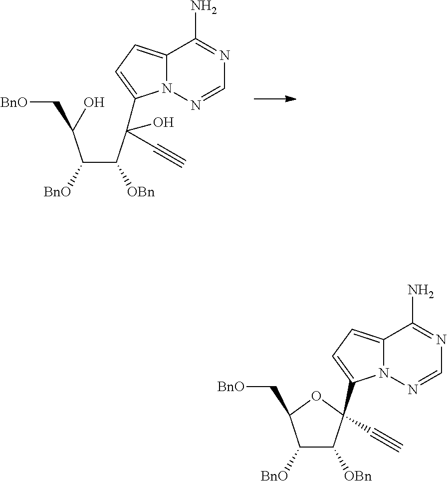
C(C(C(C#C)(O)C1=CC=C2N1N=CN=C2N)[OBn])(C(C[BnO])O)[BnO].C1([BnO])C([OBn])C(C#C)(C2=CC=C3N2N=CN=C3N)OC1C[BnO]
